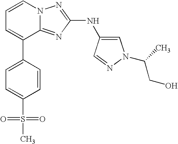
C1=CN2C(=NC(NC3=CN(C(C)CO)N=C3)=N2)C(C2=CC=C(S(=O)(=O)C)C=C2)=C1
